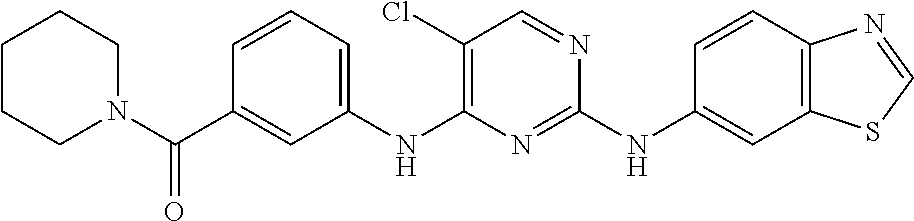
C1(C(N2CCCCC2)=O)=CC(NC2=C(Cl)C=NC(NC3=CC4=C(C=C3)N=CS4)=N2)=CC=C1
